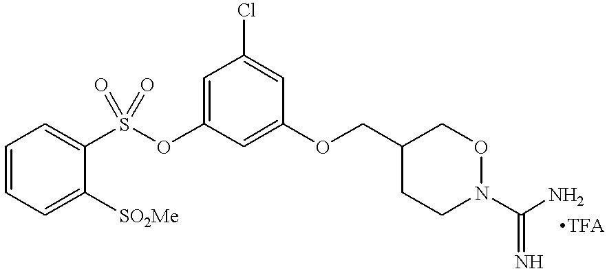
C1=CC=C([SO2Me])C(S(OC2=CC(Cl)=CC(OCC3CCN(C(N)=N)OC3)=C2)(=O)=O)=C1
